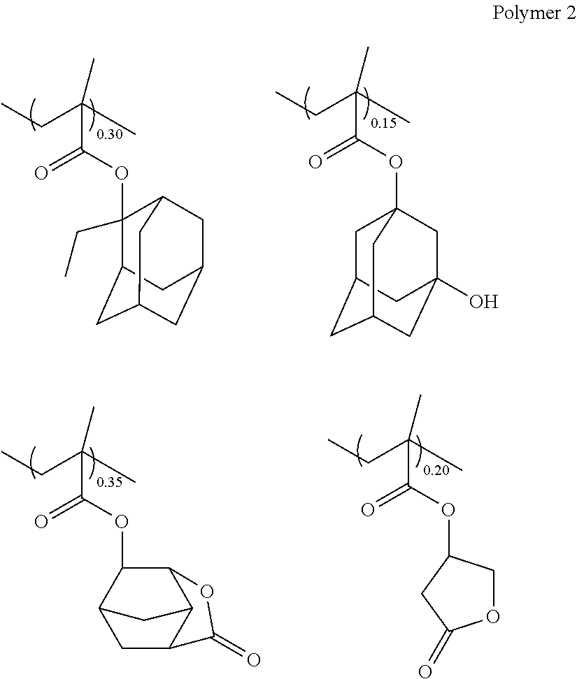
CCC(C)(C)C(OC12CC3CC(CC(O)(C1)C3)C2)=O.CCC(C)(C)C(OC1(CC)C2CC3CC(CC1C3)C2)=O.CCC(C)(C)C(OC1C2CC3C(C1OC3=O)C2)=O.CCC(C)(C)C(OC1COC(=O)C1)=O
